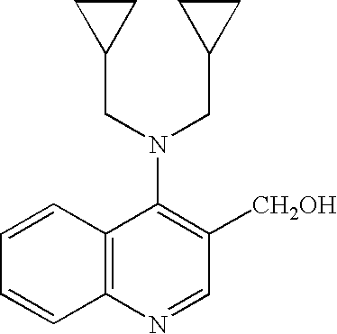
C12=C(C=CC=C1)C(N(CC1CC1)CC1CC1)=C([CH2OH])C=N2
